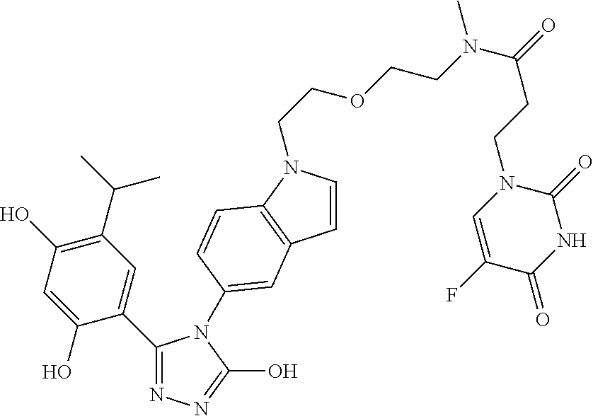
N1=C(C2=CC(C(C)C)=C(O)C=C2O)N(C2=CC3=C(N(CCOCCN(C(=O)CCN4C=C(F)C(=O)NC4=O)C)C=C3)C=C2)C(O)=N1
